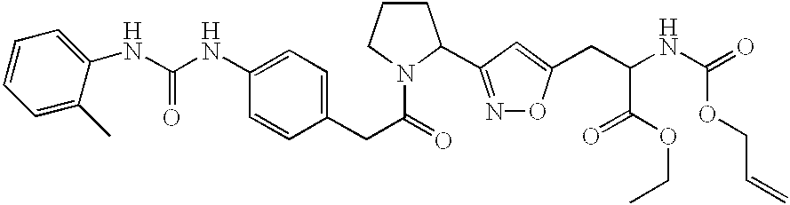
N(C1=CC=C(CC(=O)N2CCCC2C2=NOC(CC(NC(=O)OCC=C)C(OCC)=O)=C2)C=C1)C(NC1=CC=CC=C1C)=O
